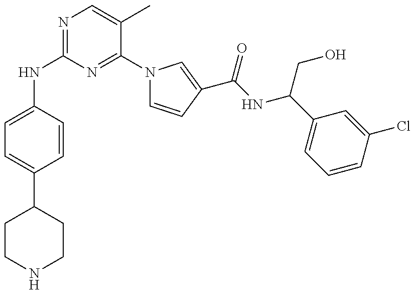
N(C1=NC=C(C)C(N2C=CC(C(=O)NC(CO)C3=CC=CC(Cl)=C3)=C2)=N1)C1=CC=C(C2CCNCC2)C=C1
